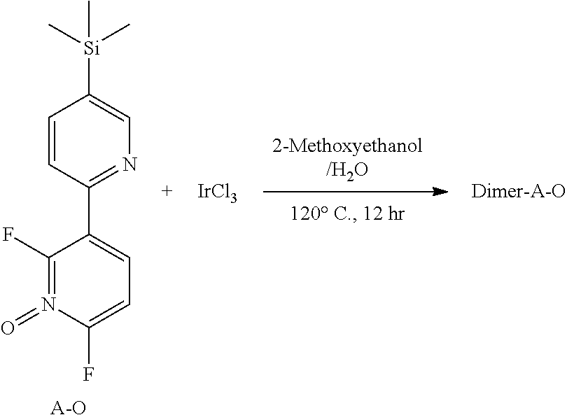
[A-O].C1=CC(C2=CC=C(F)N(=O)=C2F)=NC=C1[Si](C)(C)C.[IrCl3]
